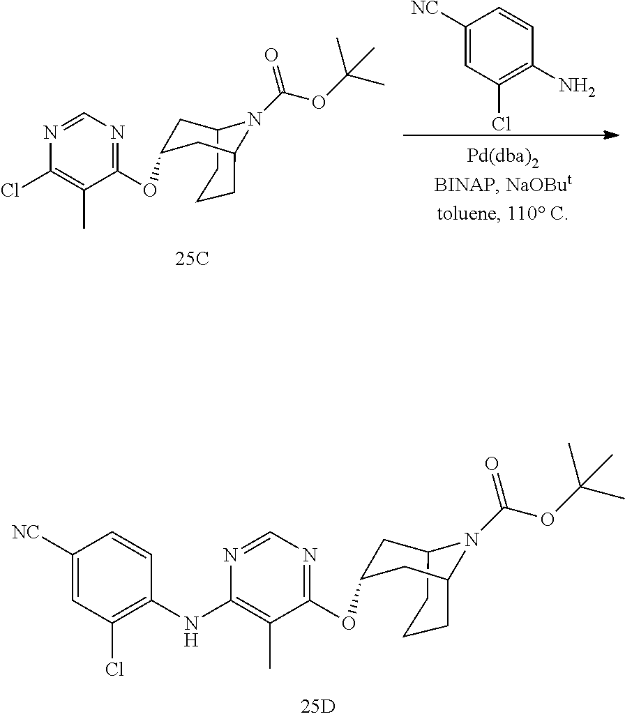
C1C(OC2=NC=NC(NC3=C(Cl)C=C([NC])C=C3)=C2C)CC2N(C(OC(C)(C)C)=O)C1CCC2.C1([NC])=CC(Cl)=C(N)C=C1.C1C(OC2=NC=NC(Cl)=C2C)CC2N(C(OC(C)(C)C)=O)C1CCC2
